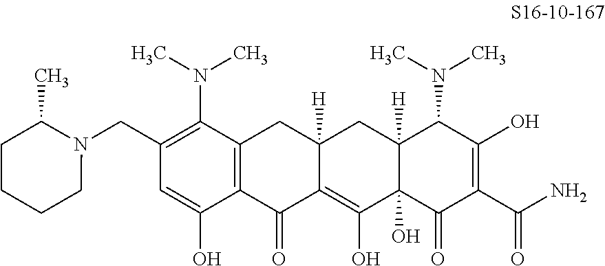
C1(CN2C(C)CCCC2)=C(N(C)C)C2=C(C(O)=C1)C(=O)C1=C(O)C3(O)C([H])(CC1([H])C2)C(N(C)C)C(O)=C(C(N)=O)C3=O
